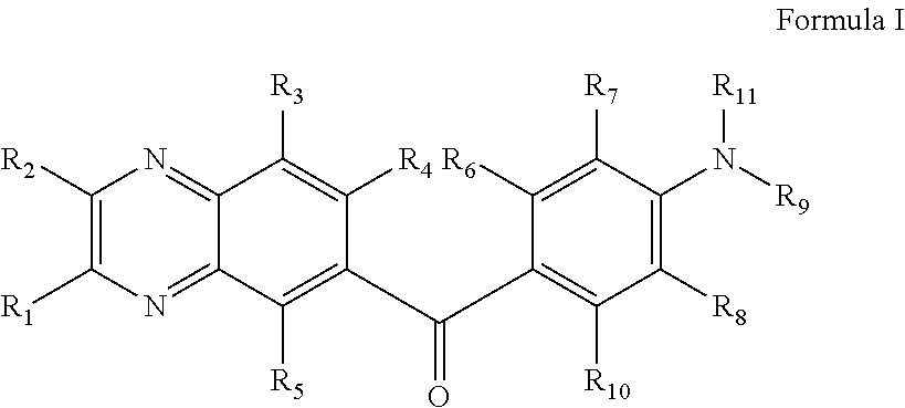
C1([R10])=C(C(C2=C([R5])C3=NC([R1])=C([R2])N=C3C([R3])=C2[R4])=O)C([R6])=C([R7])C(N([R9])[R11])=C1[R8]
